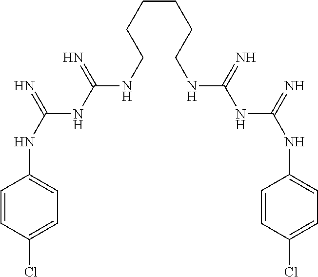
C(CCCCCNC(NC(NC1=CC=C(Cl)C=C1)=N)=N)NC(NC(NC1=CC=C(Cl)C=C1)=N)=N
